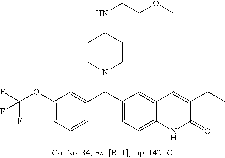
C(OC1=CC=CC(C(C2=CC=C3C(=C2)C=C(CC)C(=O)N3)N2CCC(NCCOC)CC2)=C1)(F)(F)F
